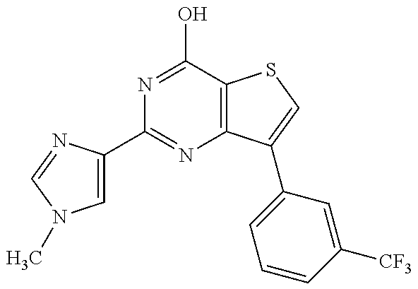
C1=C(C2=NC3=C(C(O)=N2)SC=C3C2=CC=CC([CF3])=C2)N=CN1C
